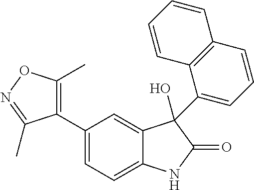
C1=C(C2=C(C)ON=C2C)C=C2C(=C1)NC(=O)C2(O)C1=CC=CC2=C1C=CC=C2
